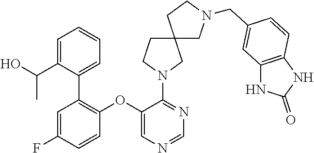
C1(N2CCC3(C2)CN(CC2=CC4=C(C=C2)NC(=O)N4)CC3)=NC=NC=C1OC1=C(C2=CC=CC=C2C(O)C)C=C(F)C=C1
